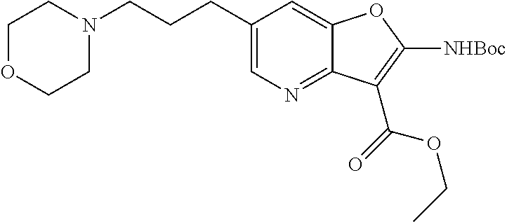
C1(CCCN2CCOCC2)=CN=C2C(=C1)OC([NHBoc])=C2C(OCC)=O
